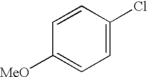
C1=C(Cl)C=CC([MeO])=C1
